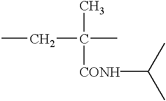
CC([CONH]C(C)C)(C)CC
